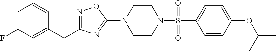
N1=C(CC2=CC(F)=CC=C2)N=C(N2CCN(S(=O)(C3=CC=C(OC(C)C)C=C3)=O)CC2)O1
